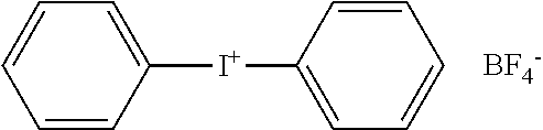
C1=CC([I+]C2=CC=CC=C2)=CC=C1.[BF4-]
